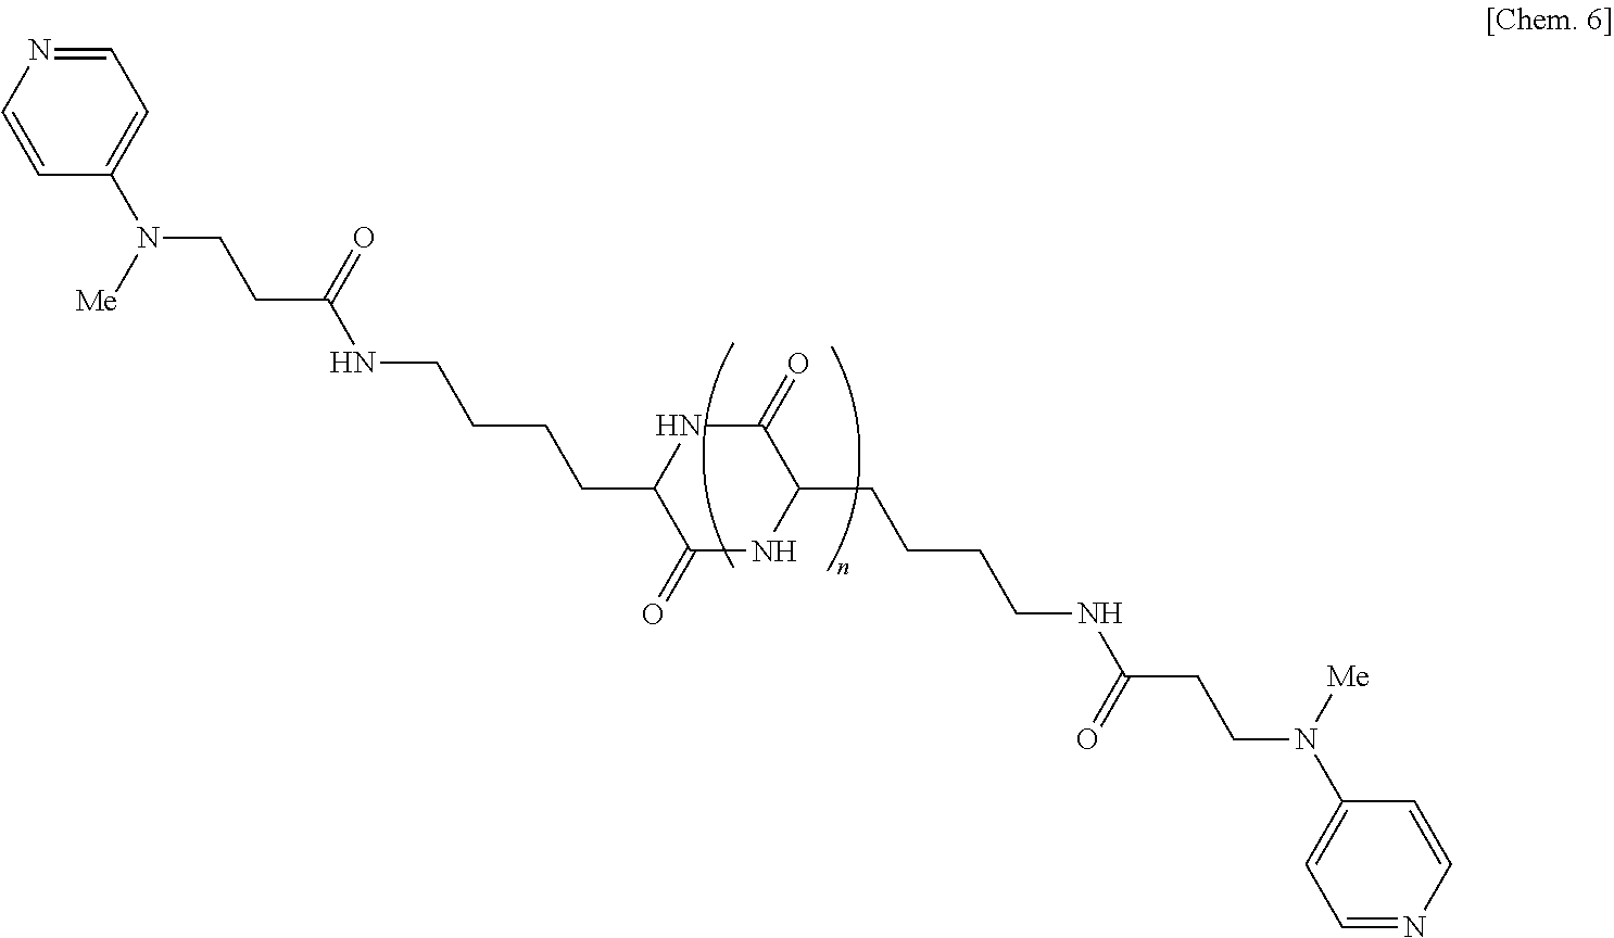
C1(=O)NC(CCCCNC(CCN(C2=CC=NC=C2)[Me])=O)C(=O)NC1CCCCNC(CCN(C1=CC=NC=C1)[Me])=O
